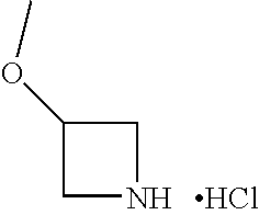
C1(OC)CNC1.Cl
